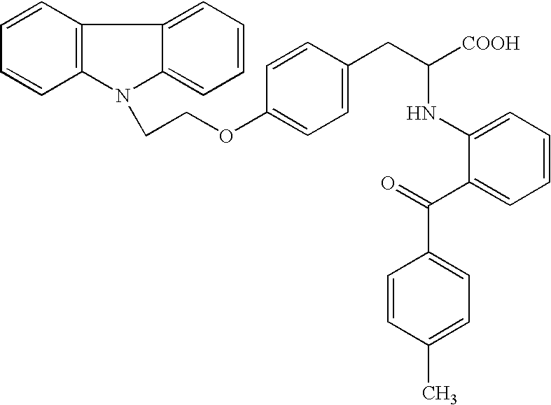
C1=CC(OCCN2C3=C(C4=CC=CC=C42)C=CC=C3)=CC=C1CC([COOH])NC1=CC=CC=C1C(=O)C1=CC=C(C)C=C1
